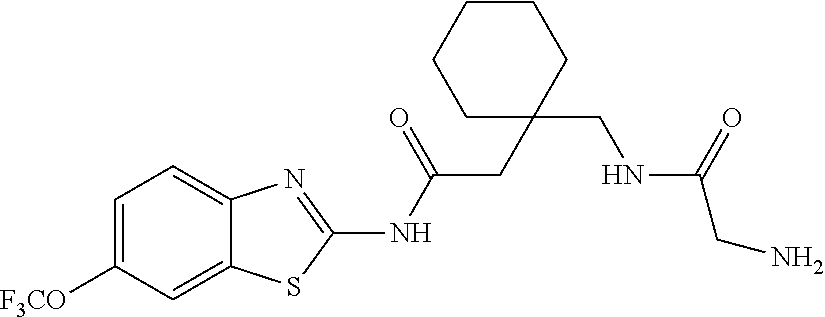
C1=C([F3CO])C=C2C(=C1)N=C(NC(CC1(CNC(CN)=O)CCCCC1)=O)S2
